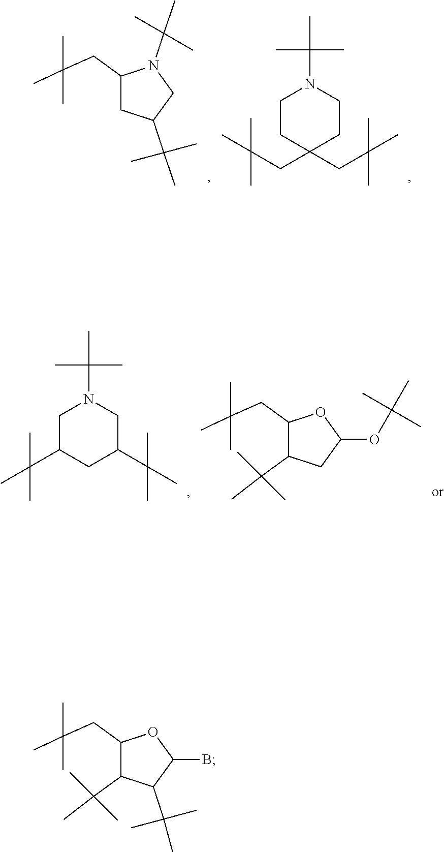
C1(CC(C)(C)C)CC(C(C)(C)C)CN1C(C)(C)C.C1CC(CC(C)(C)C)(CC(C)(C)C)CCN1C(C)(C)C.C1C(C(C)(C)C)CC(C(C)(C)C)CN1C(C)(C)C.C1(CC(C)(C)C)C(C(C)(C)C)CC(OC(C)(C)C)O1.C1(CC(C)(C)C)C(C(C)(C)C)C(C(C)(C)C)C(B)O1
